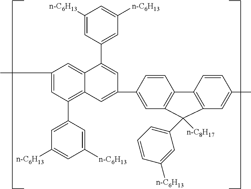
C12=C(C=C(C3=CC4=C(C5=CC([n-C6H13])=CC([n-C6H13])=C5)C=C(C)C=C4C(C4=CC([n-C6H13])=CC([n-C6H13])=C4)=C3)C=C1)C(C1=CC=CC([n-C6H13])=C1)([n-C8H17])C1=C2C=CC(C)=C1
